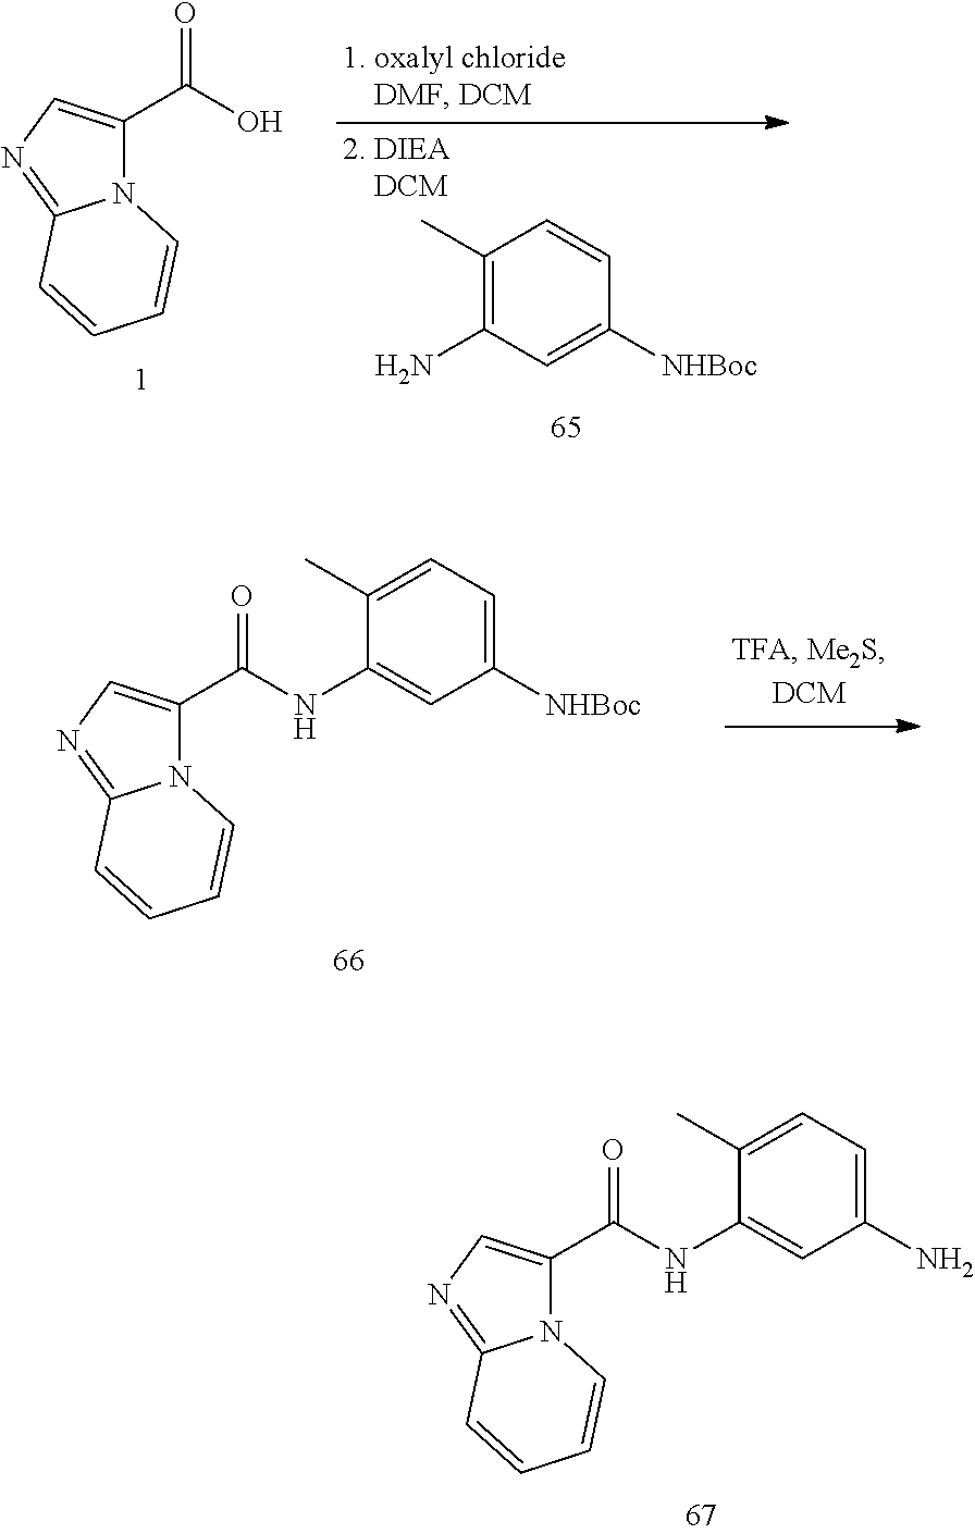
C1(C(NC2=CC(N)=CC=C2C)=O)=CN=C2N1C=CC=C2.C1(C(O)=O)=CN=C2N1C=CC=C2.C1(C)=C(N)C=C([NHBoc])C=C1.C1(C(NC2=CC([NHBoc])=CC=C2C)=O)=CN=C2N1C=CC=C2
